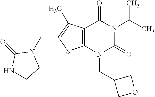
C12=C(N(CC3COC3)C(=O)N(C(C)C)C1=O)SC(CN1C(=O)NCC1)=C2C
